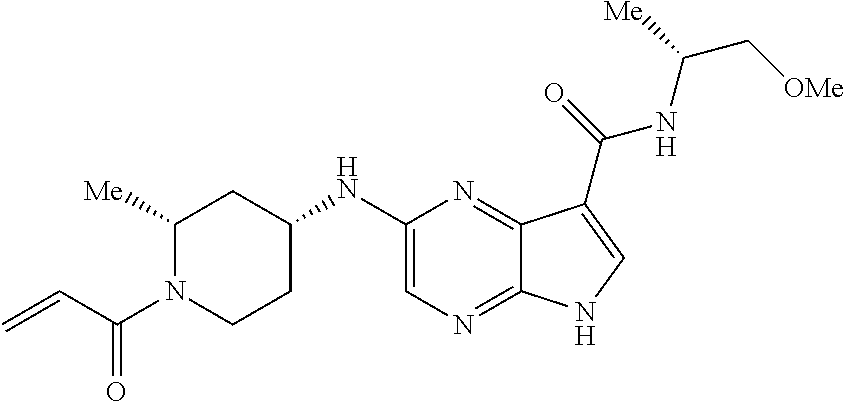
C=CC(N1CCC(NC2=CN=C3C(=N2)C(C(=O)NC(C[OMe])[Me])=CN3)CC1[Me])=O
